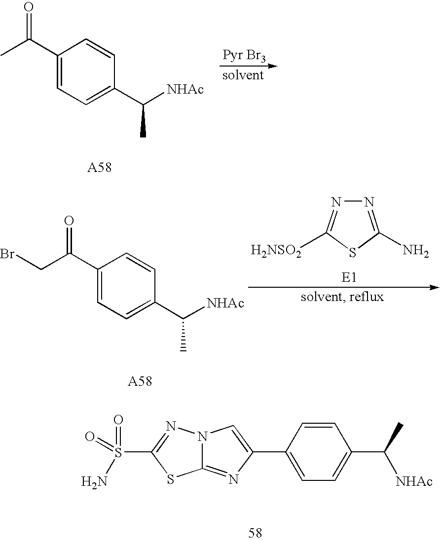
C1(C(C)=O)=CC=C(C([NHAc])C)C=C1.C1(C(CBr)=O)=CC=C(C([NHAc])C)C=C1.N1=C(N)SC([H2NSO2])=N1.C1(C2=CN3C(=N2)SC(S(=O)(N)=O)=N3)=CC=C(C(C)[NHAc])C=C1
